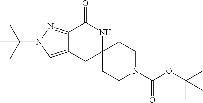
C12=CN(C(C)(C)C)N=C1C(=O)NC1(C2)CCN(C(OC(C)(C)C)=O)CC1
